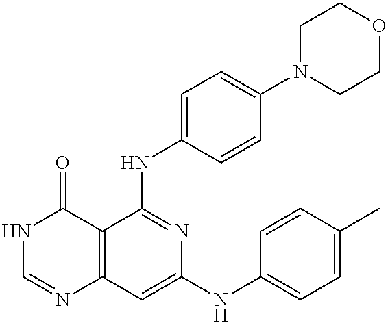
C12=C(C=C(NC3=CC=C(C)C=C3)N=C1NC1=CC=C(N3CCOCC3)C=C1)N=CNC2=O
